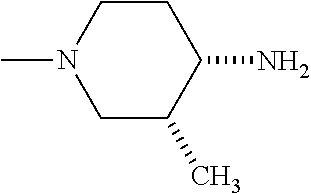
C1C(C)C(N)CCN1C
